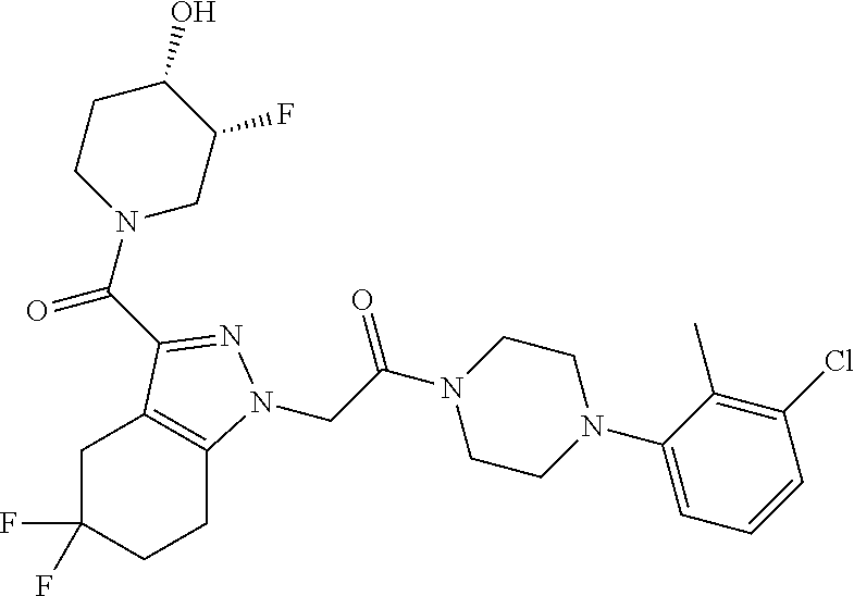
C(C(N1CCN(C2=CC=CC(Cl)=C2C)CC1)=O)N1C2=C(CC(F)(F)CC2)C(C(N2CC(F)C(O)CC2)=O)=N1
